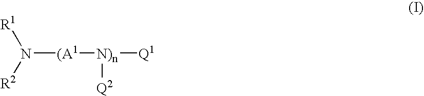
[R1]N([R2])[(A1][N)n]([Q1])[Q2]
